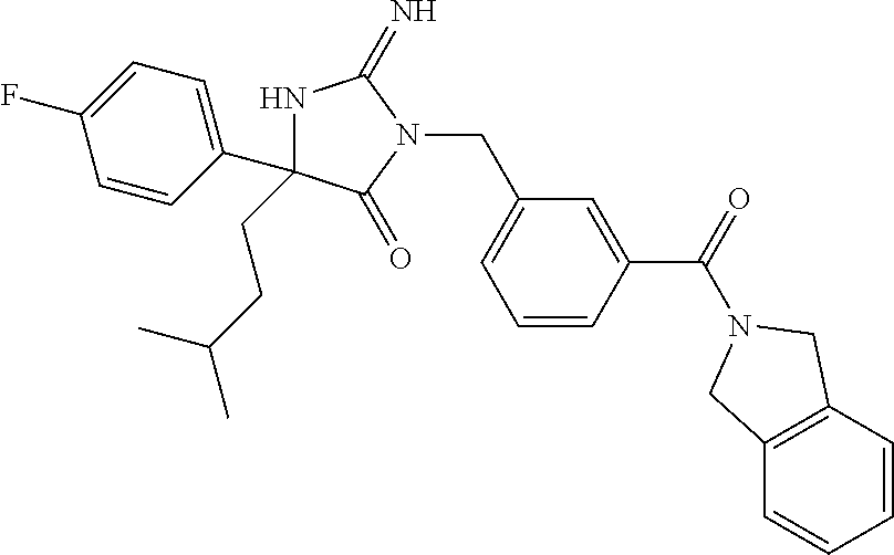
N1C(CCC(C)C)(C2=CC=C(F)C=C2)C(=O)N(CC2=CC=CC(C(=O)N3CC4=C(C=CC=C4)C3)=C2)C1=N
